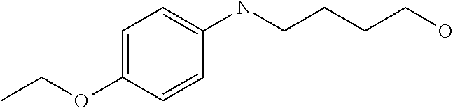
C1=C(OCC)C=CC(NCCCCO)=C1
